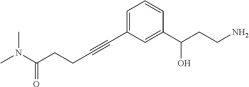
C1=C(C#CCCC(N(C)C)=O)C=C(C(CCN)O)C=C1
